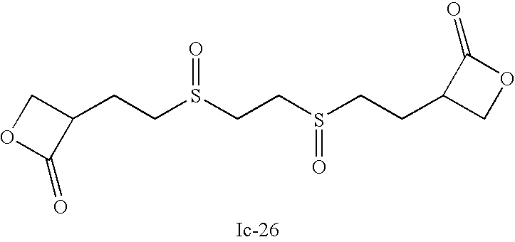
C(CS(CCS(CCC1COC1=O)=O)=O)C1COC1=O
